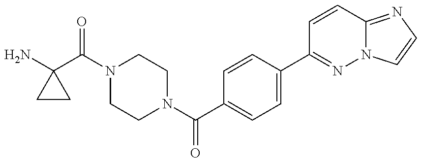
NC1(C(=O)N2CCN(C(=O)C3=CC=C(C4=NN5C(=NC=C5)C=C4)C=C3)CC2)CC1
